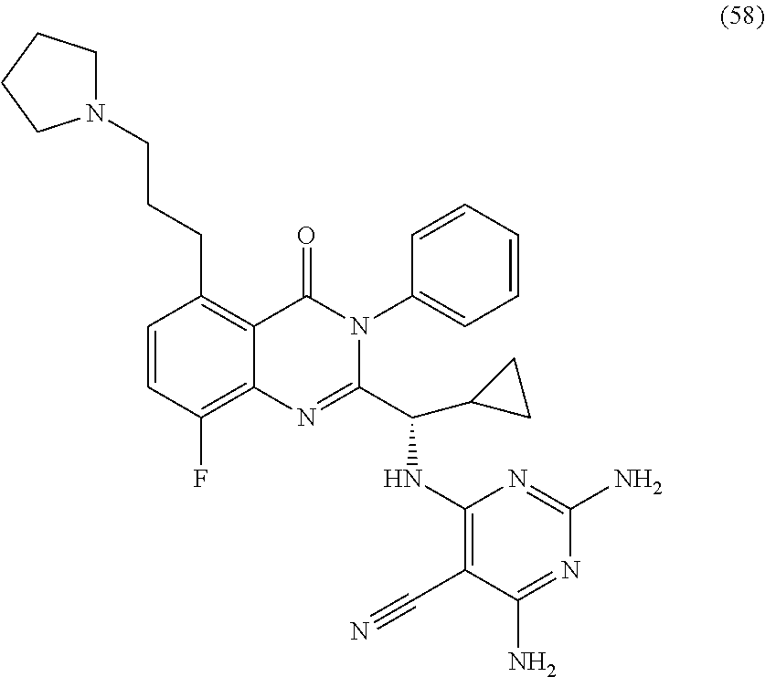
N1(CCCC2=C3C(=C(F)C=C2)N=C(C(C2CC2)NC2=C(C#N)C(N)=NC(N)=N2)N(C2=CC=CC=C2)C3=O)CCCC1
